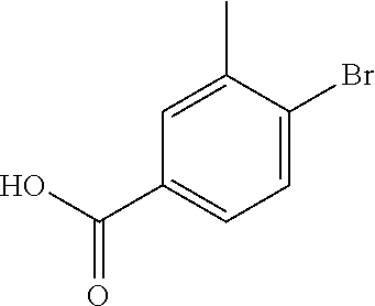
C1=C(Br)C(C)=CC(C(O)=O)=C1
